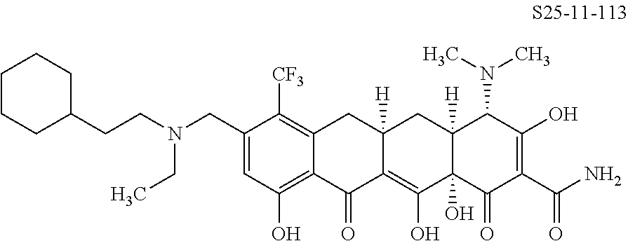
C1(CN(CC)CCC2CCCCC2)=CC(O)=C2C(=C1[CF3])CC1([H])C(=C(O)C3(O)C([H])(C1)C(N(C)C)C(O)=C(C(N)=O)C3=O)C2=O
